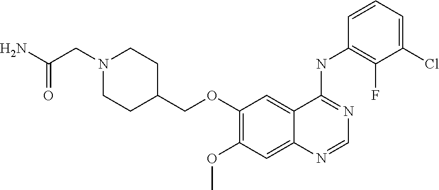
C1(OCC2CCN(CC(N)=O)CC2)=C(OC)C=C2C(=C1)C(NC1=C(F)C(Cl)=CC=C1)=NC=N2
